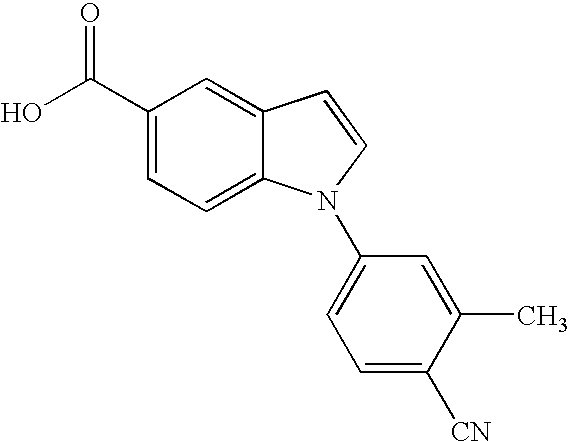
C1(C(O)=O)=CC=C2C(=C1)C=CN2C1=CC=C([CN])C(C)=C1
